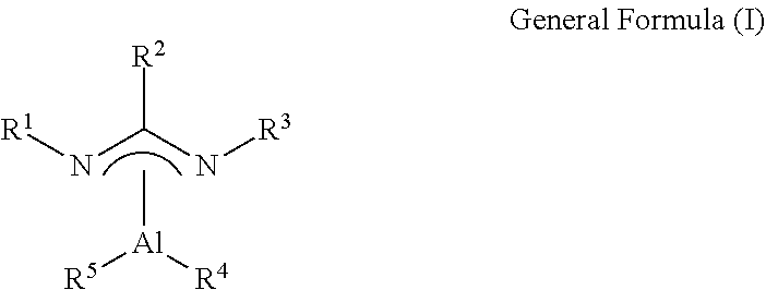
[R1]NC(N[R3])[R2].C[Al]([R5])[R4]
